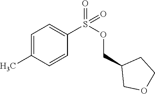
C1=C(C)C=CC(S(OCC2COCC2)(=O)=O)=C1
